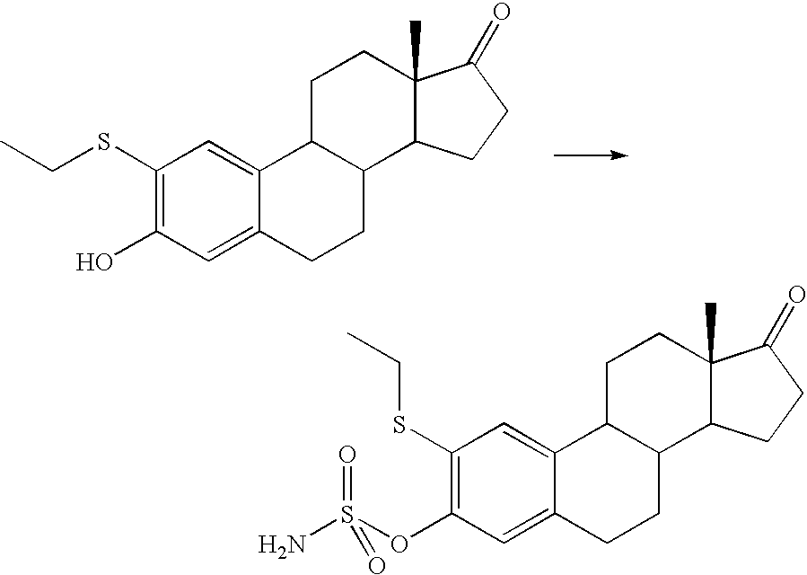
C12C(CCC3=CC(O)=C(SCC)C=C13)C1C(C)(CC2)C(=O)CC1.C12C(CCC3=CC(OS(N)(=O)=O)=C(SCC)C=C13)C1C(C)(CC2)C(=O)CC1
